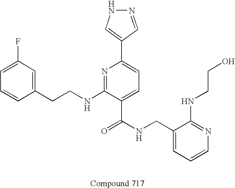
C1=CC(CCNC2=NC(C3=CNN=C3)=CC=C2C(NCC2=CC=CN=C2NCCO)=O)=CC(F)=C1
